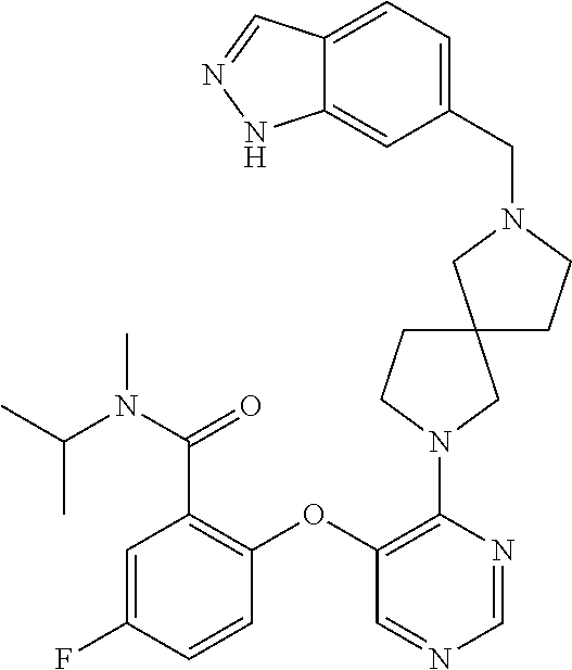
C1(OC2=C(C(N(C(C)C)C)=O)C=C(F)C=C2)=C(N2CCC3(C2)CCN(CC2=CC=C4C(=C2)NN=C4)C3)N=CN=C1
